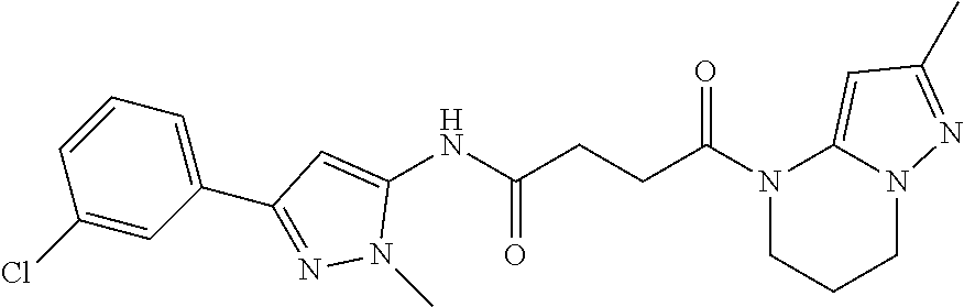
N1(C(CCC(NC2=CC(C3=CC=CC(Cl)=C3)=NN2C)=O)=O)CCCN2C1=CC(C)=N2
